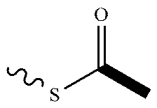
CSC(C)=O
